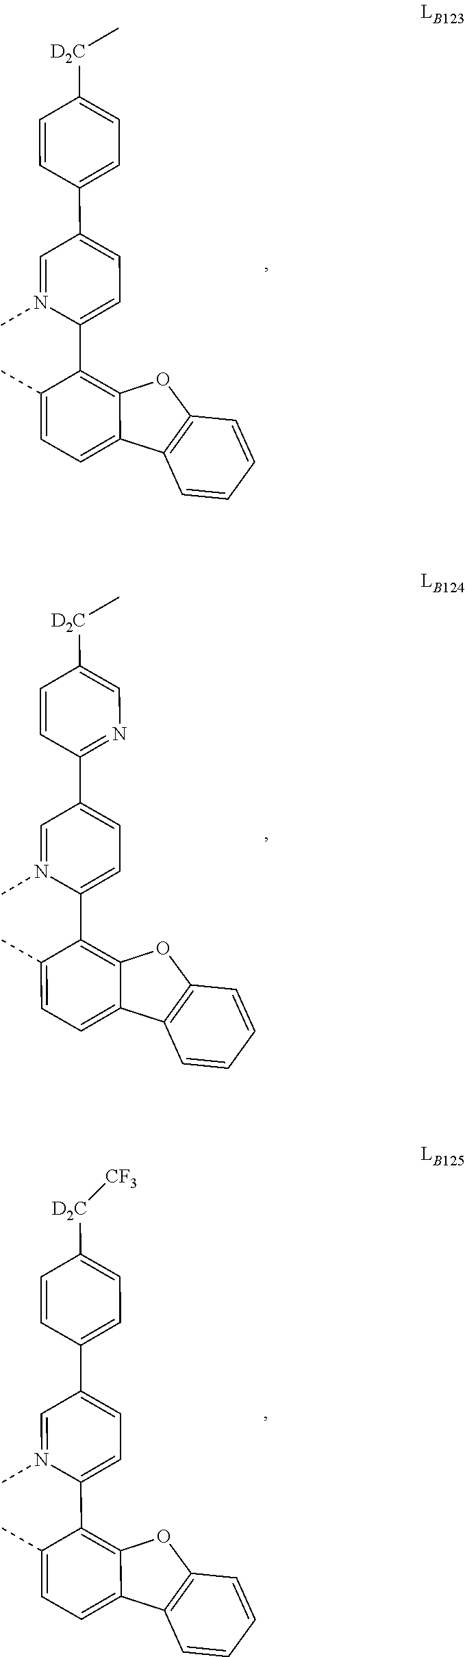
C[D2C]C1=CC=C(C2=CC=C(C3=C4C(=CC=C3C)C3=C(O4)C=CC=C3)N(C)=C2)C=C1.C[D2C]C1=CN=C(C2=CC=C(C3=C4C(=CC=C3C)C3=C(O4)C=CC=C3)N(C)=C2)C=C1.C12=CC=C(C)C(C3=CC=C(C4=CC=C([D2C][CF3])C=C4)C=N3C)=C1OC1=C2C=CC=C1
